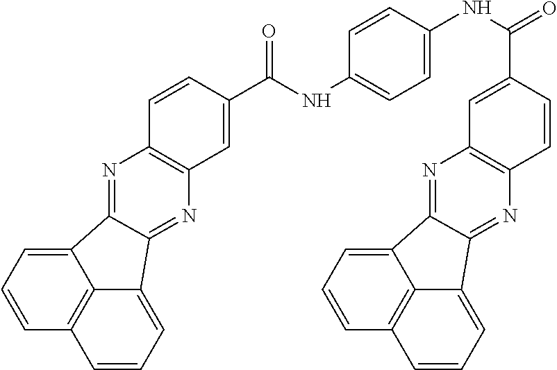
O=C(C1=CC2=C(C=C1)N=C1C3=CC=CC4=C3C(=CC=C4)C1=N2)NC1=CC=C(NC(C2=CC3=C(C=C2)N=C2C4=CC=CC5=C4C(=CC=C5)C2=N3)=O)C=C1
